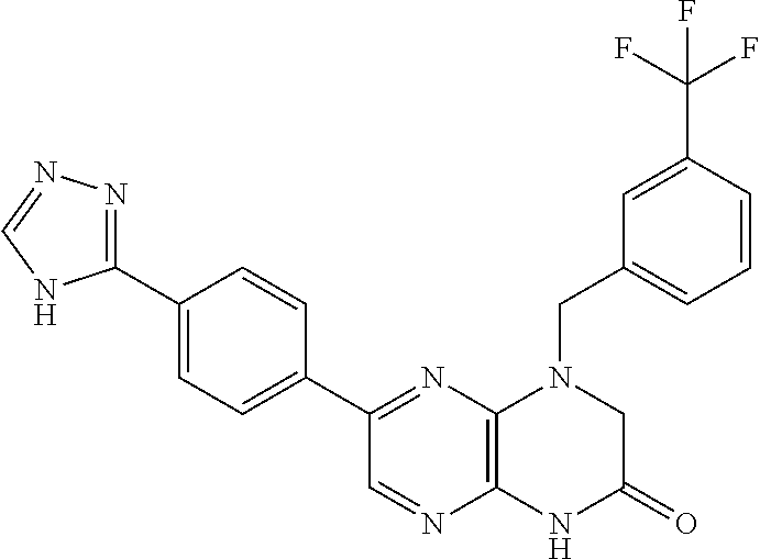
C12=C(N=C(C3=CC=C(C4=NN=CN4)C=C3)C=N1)N(CC1=CC=CC(C(F)(F)F)=C1)CC(=O)N2
